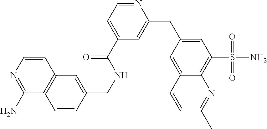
C1=CN=C(N)C2=C1C=C(CNC(C1=CC=NC(CC3=CC(S(N)(=O)=O)=C4C(=C3)C=CC(C)=N4)=C1)=O)C=C2
